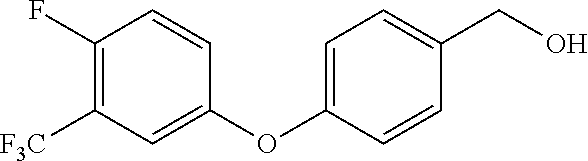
C1(F)=C([F3C])C=C(OC2=CC=C(CO)C=C2)C=C1
